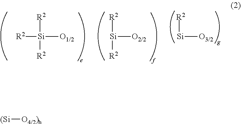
[(Si][O4/2)h].[R2][Si]([O1/2])([R2])[R2].[Si]([O2/2])([R2])[R2].[Si]([O3/2])[R2]
